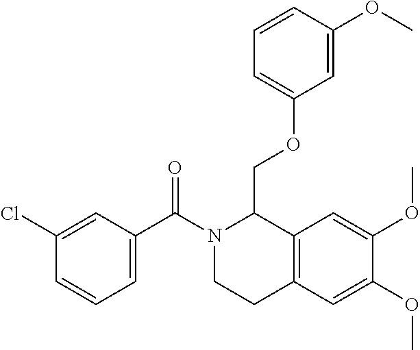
C1(C(N2CCC3=C(C2COC2=CC=CC(OC)=C2)C=C(OC)C(OC)=C3)=O)=CC=CC(Cl)=C1
